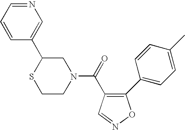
C1(C2=CC=C(C)C=C2)=C(C(=O)N2CC(C3=CN=CC=C3)SCC2)C=NO1
